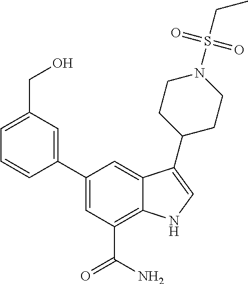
C1(C2=CC(CO)=CC=C2)=CC(C(N)=O)=C2C(=C1)C(C1CCN(S(CC)(=O)=O)CC1)=CN2
